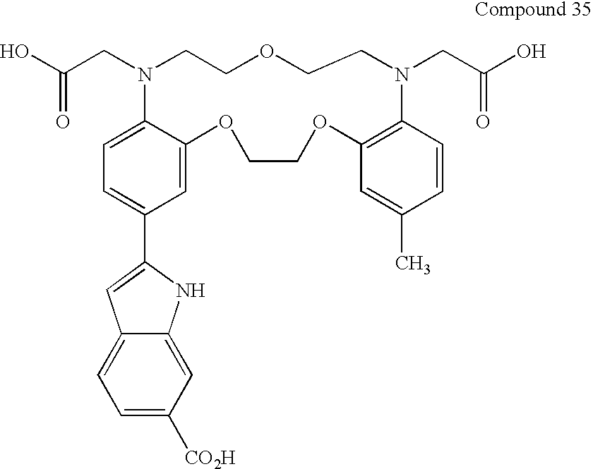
C1=C(C2=CC3=CC=C([CO2H])C=C3N2)C=C2C(=C1)N(CC(O)=O)CCOCCN(CC(O)=O)C1=C(OCCO2)C=C(C)C=C1
